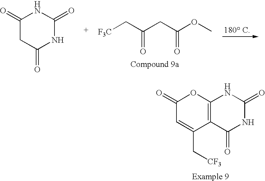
[F3C]CC(CC(OC)=O)=O.C1(=O)CC(=O)NC(=O)N1.C12=C(OC(=O)C=C1C[CF3])NC(=O)NC2=O
